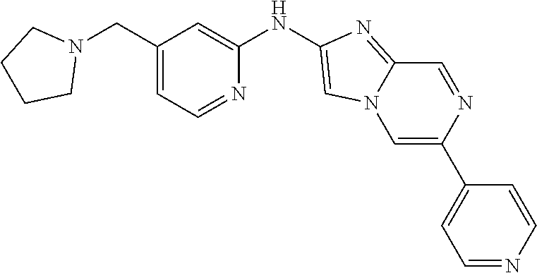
C1(CN2CCCC2)=CC=NC(NC2=CN3C(=N2)C=NC(C2=CC=NC=C2)=C3)=C1
